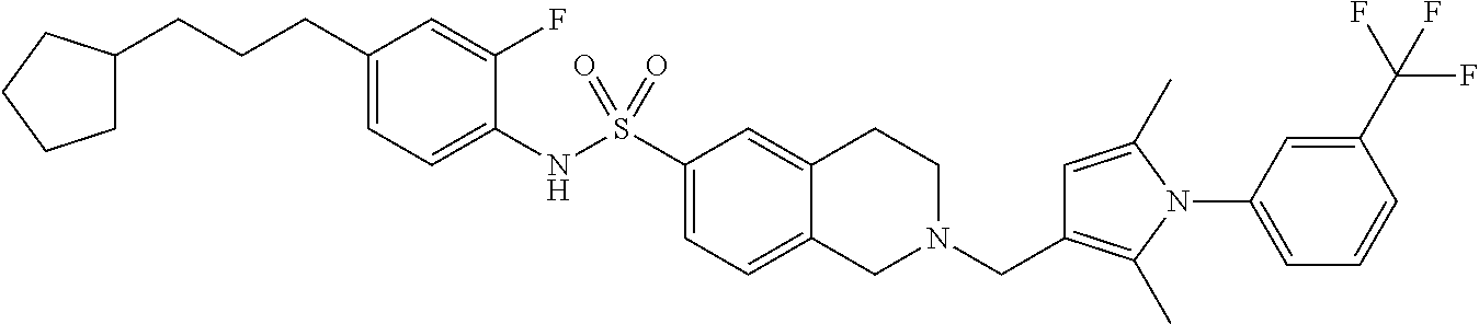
C1(CCCC2CCCC2)=CC=C(NS(C2=CC=C3C(=C2)CCN(CC2=C(C)N(C4=CC=CC(C(F)(F)F)=C4)C(C)=C2)C3)(=O)=O)C(F)=C1
